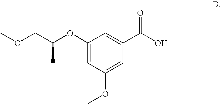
C1(OC(COC)C)=CC(OC)=CC(C(O)=O)=C1
